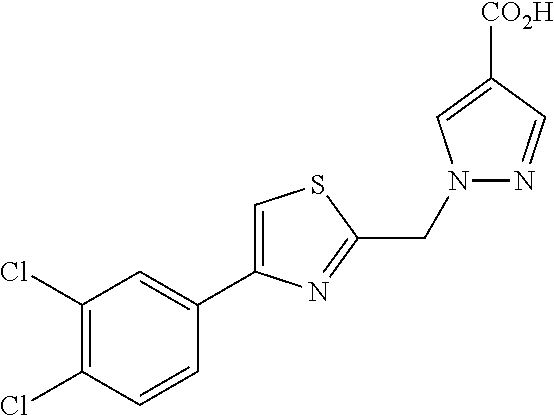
C1(Cl)=C(Cl)C=CC(C2=CSC(CN3N=CC([CO2H])=C3)=N2)=C1
